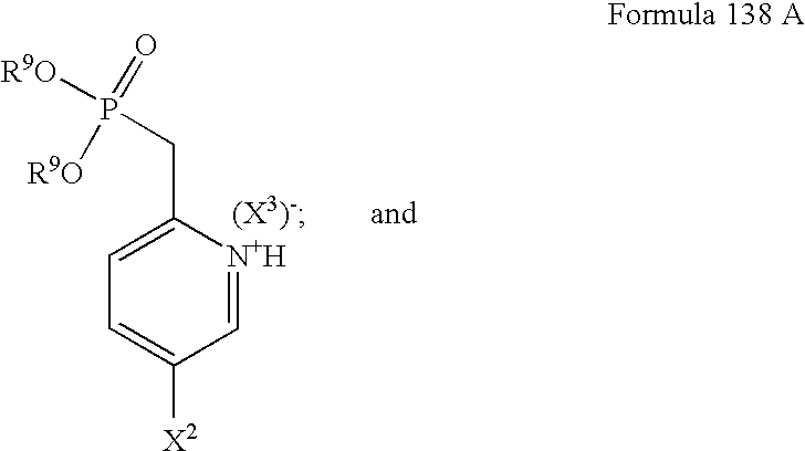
C(C1=CC=C([X2])C=[N+H]1)P([R9O])(=O)[R9O].[(X3)-]
